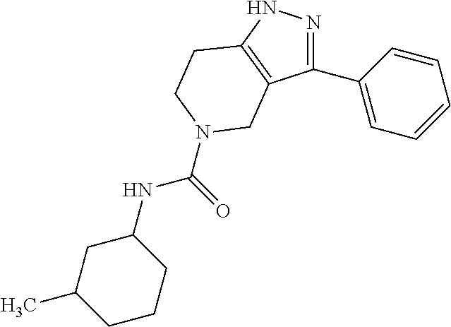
N1=C(C2=CC=CC=C2)C2=C(N1)CCN(C(=O)NC1CCCC(C)C1)C2
